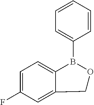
C1=C(F)C=C2C(=C1)B(C1=CC=CC=C1)OC2
